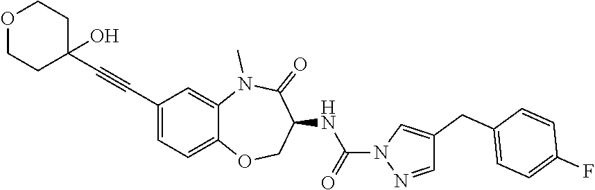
C1(C#CC2(O)CCOCC2)=CC=C2C(=C1)N(C)C(=O)C(NC(=O)N1N=CC(CC3=CC=C(F)C=C3)=C1)CO2
